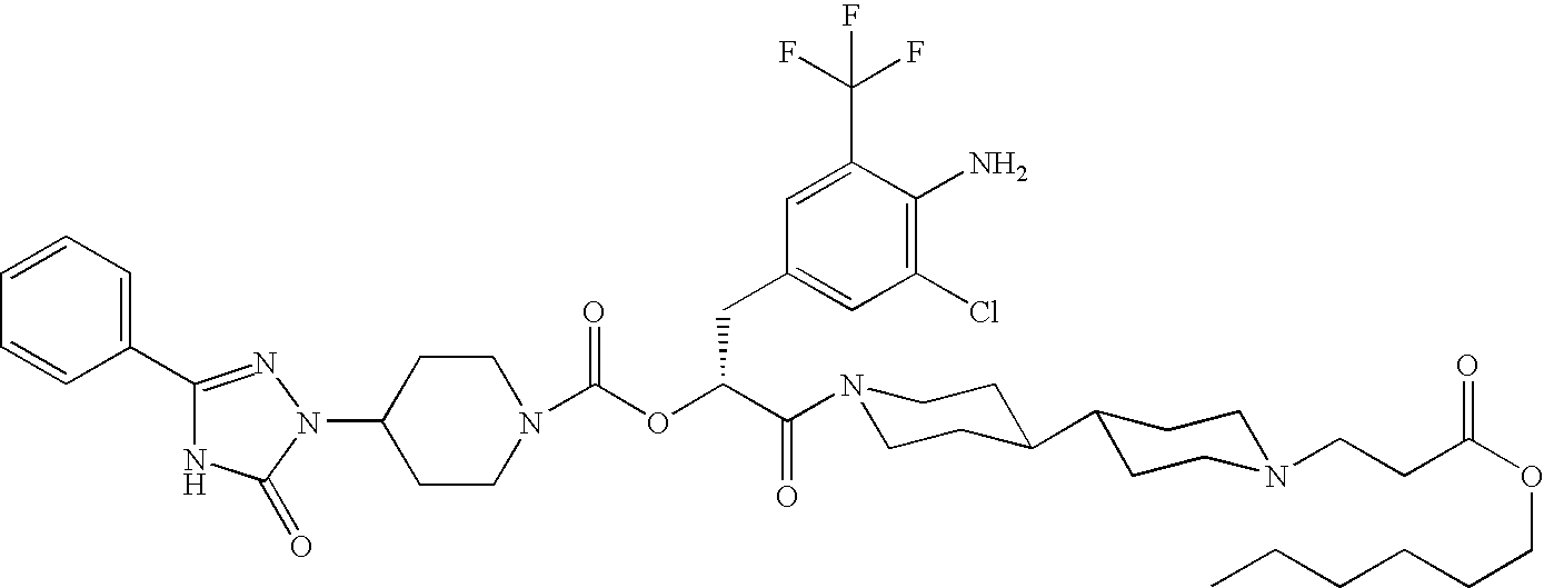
C1(N2C(=O)NC(C3=CC=CC=C3)=N2)CCN(C(OC(C(N2CCC(C3CCN(CCC(OCCCCCC)=O)CC3)CC2)=O)CC2=CC(Cl)=C(N)C(C(F)(F)F)=C2)=O)CC1
